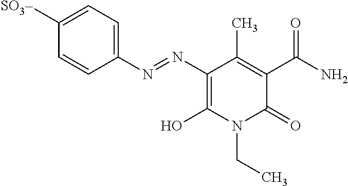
C1=C(N=NC2=C(O)N(CC)C(=O)C(C(=O)N)=C2C)C=CC([SO3-])=C1
